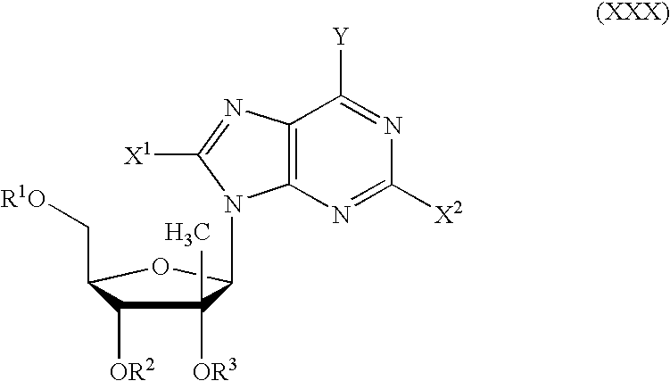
C(C1OC(N2C3=C(N=C2[X1])C([Y])=NC([X2])=N3)C([OR3])(C)C1[OR2])[R1O]
